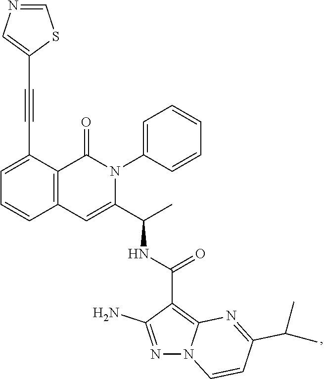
C1=C(C#CC2=CN=CS2)C2=C(C=C1)C=C(C(C)NC(C1=C3N(N=C1N)C=CC(C(C)C)=N3)=O)N(C1=CC=CC=C1)C2=O
